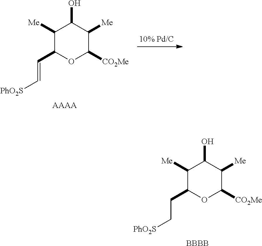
C1([Me])C(C=C[PhO2S])OC([CO2Me])C([Me])C1O.[AAAA].C1([Me])C(CC[PhO2S])OC([CO2Me])C([Me])C1O.[BBBB]
